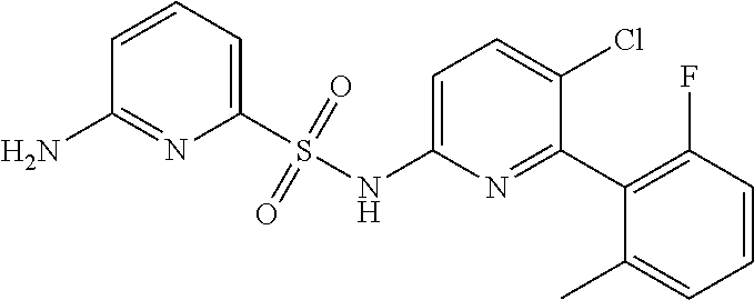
C1=C(NS(C2=CC=CC(N)=N2)(=O)=O)N=C(C2=C(F)C=CC=C2C)C(Cl)=C1
